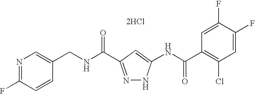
C1(CNC(=O)C2=NNC(NC(C3=C(Cl)C=C(F)C(F)=C3)=O)=C2)=CN=C(F)C=C1.[2HCl]
